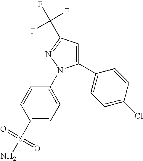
C1=CC(S(N)(=O)=O)=CC=C1N1C(C2=CC=C(Cl)C=C2)=CC(C(F)(F)F)=N1
